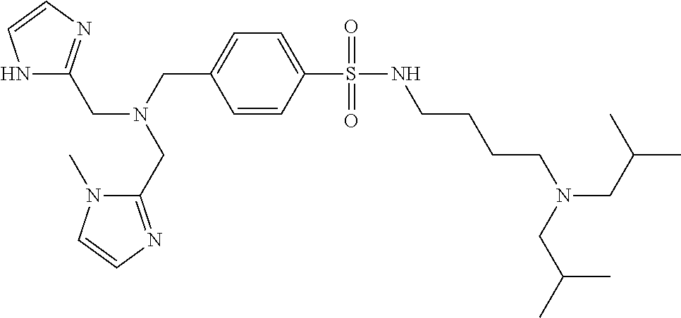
C1(S(=O)(=O)NCCCCN(CC(C)C)CC(C)C)=CC=C(CN(CC2=NC=CN2C)CC2=NC=CN2)C=C1
